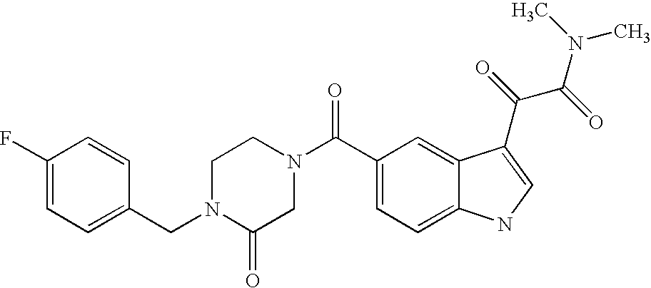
C(N1C(=O)CN(C(=O)C2=CC=C3C(=C2)C(C(=O)C(=O)N(C)C)=CN3)CC1)C1=CC=C(F)C=C1
